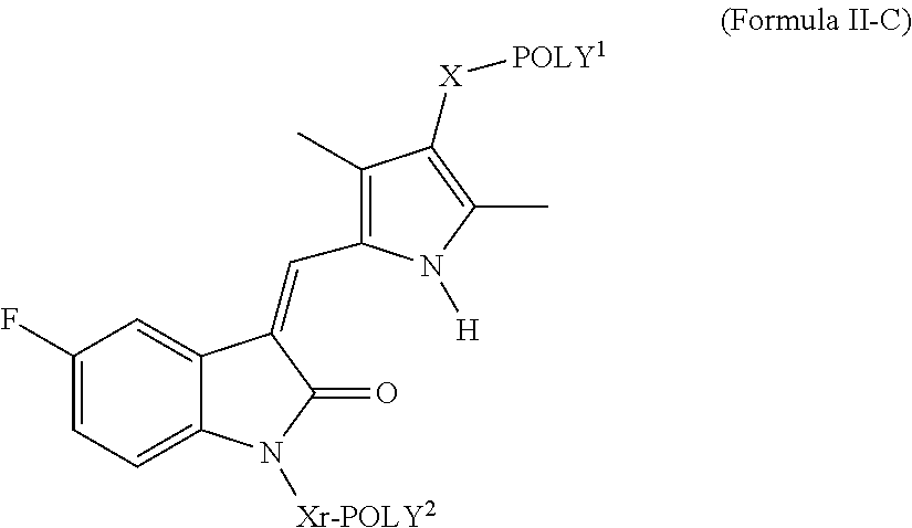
C1(F)=CC=C2C(=C1)C(=CC1=C(C)C([X][POLY1])=C(C)N1[H])C(=O)N2[Xr-POLY2]
